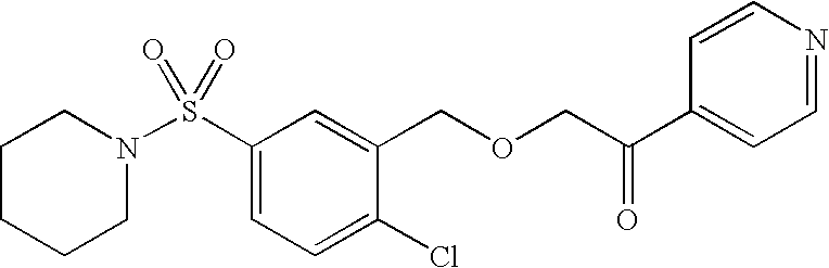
S(C1=CC=C(Cl)C(COCC(C2=CC=NC=C2)=O)=C1)(=O)(=O)N1CCCCC1
